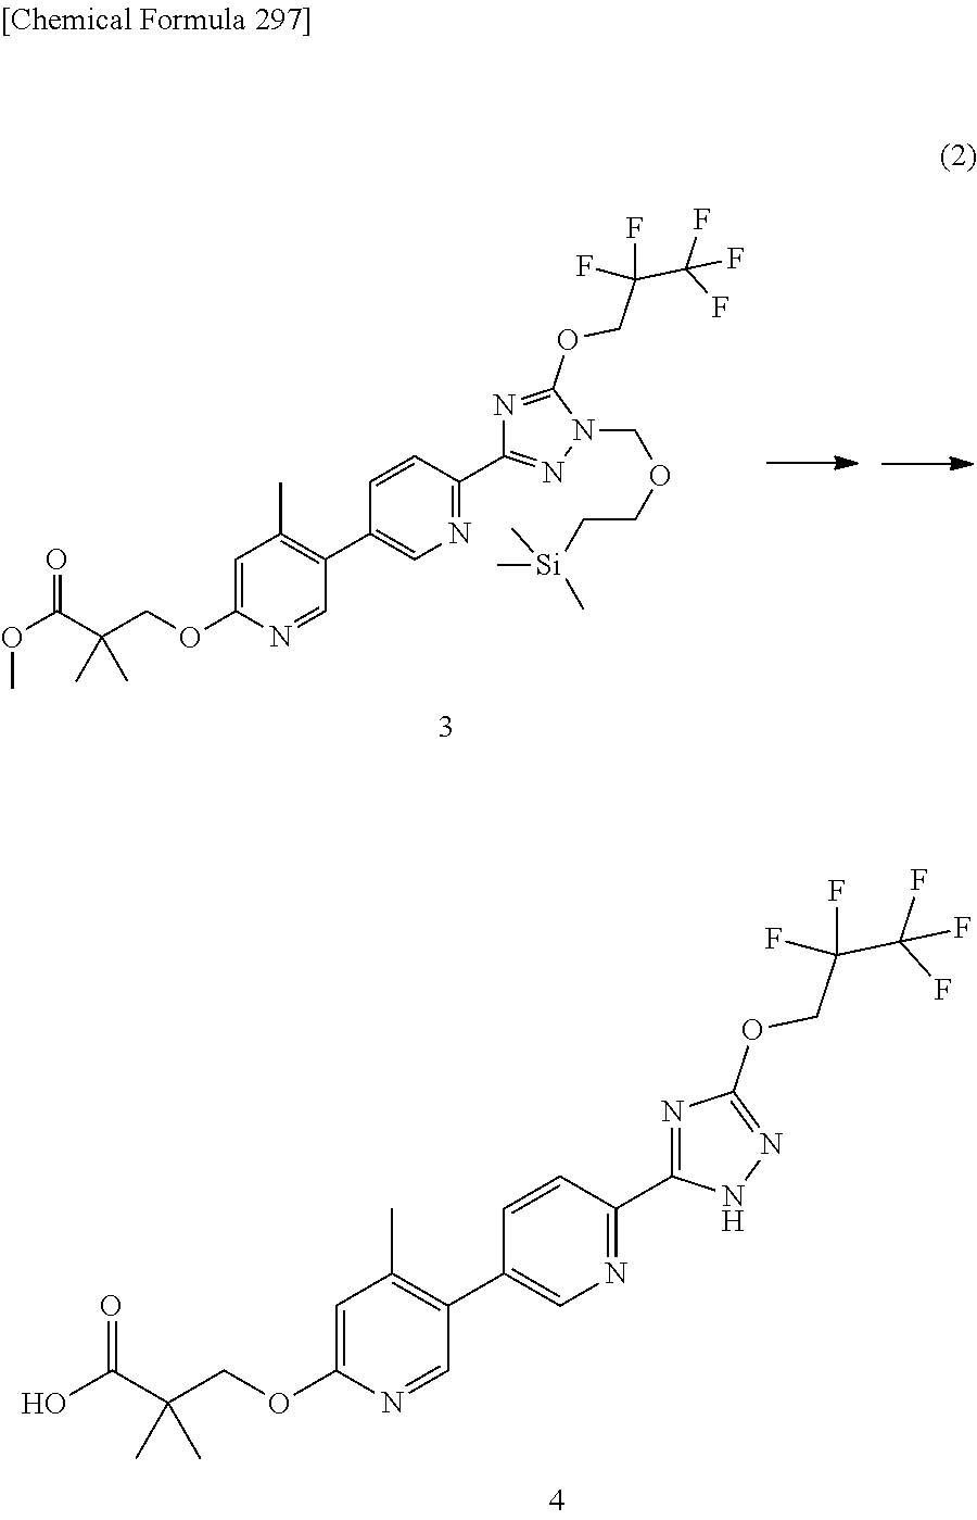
OC(C(COC1=CC(C)=C(C2=CN=C(C3=NC(OCC(C(F)(F)F)(F)F)=NN3)C=C2)C=N1)(C)C)=O.O(C(C(COC1=CC(C)=C(C2=CN=C(C3=NN(COCC[Si](C)(C)C)C(OCC(C(F)(F)F)(F)F)=N3)C=C2)C=N1)(C)C)=O)C
